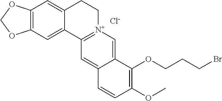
C12=C(C=C3C(=C1)C1=[N+](CC3)C=C3C(=C1)C=CC(OC)=C3OCCCBr)OCO2.[Cl-]
